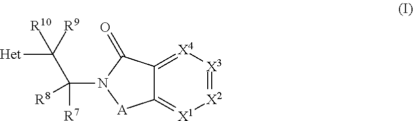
C12=[X4][X3]=[X2][X1]=C1[A]N(C([R8])(C([R9])([Het])[R10])[R7])C2=O
